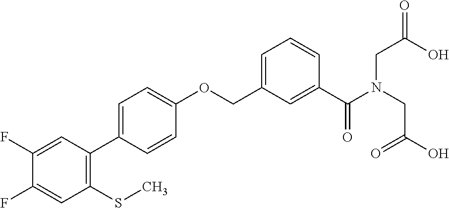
C1(F)=CC(C2=CC=C(OCC3=CC=CC(C(N(CC(O)=O)CC(=O)O)=O)=C3)C=C2)=C(SC)C=C1F
